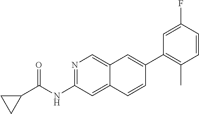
N1=C(NC(C2CC2)=O)C=C2C(=C1)C=C(C1=C(C)C=CC(F)=C1)C=C2
